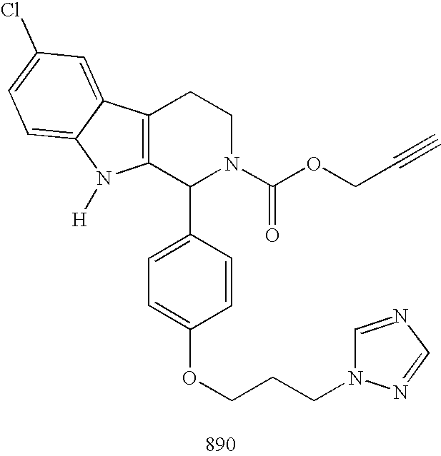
C12=C(C(C3=CC=C(OCCCN4C=NC=N4)C=C3)N(C(OCC#C)=O)CC1)N([H])C1=CC=C(Cl)C=C21
